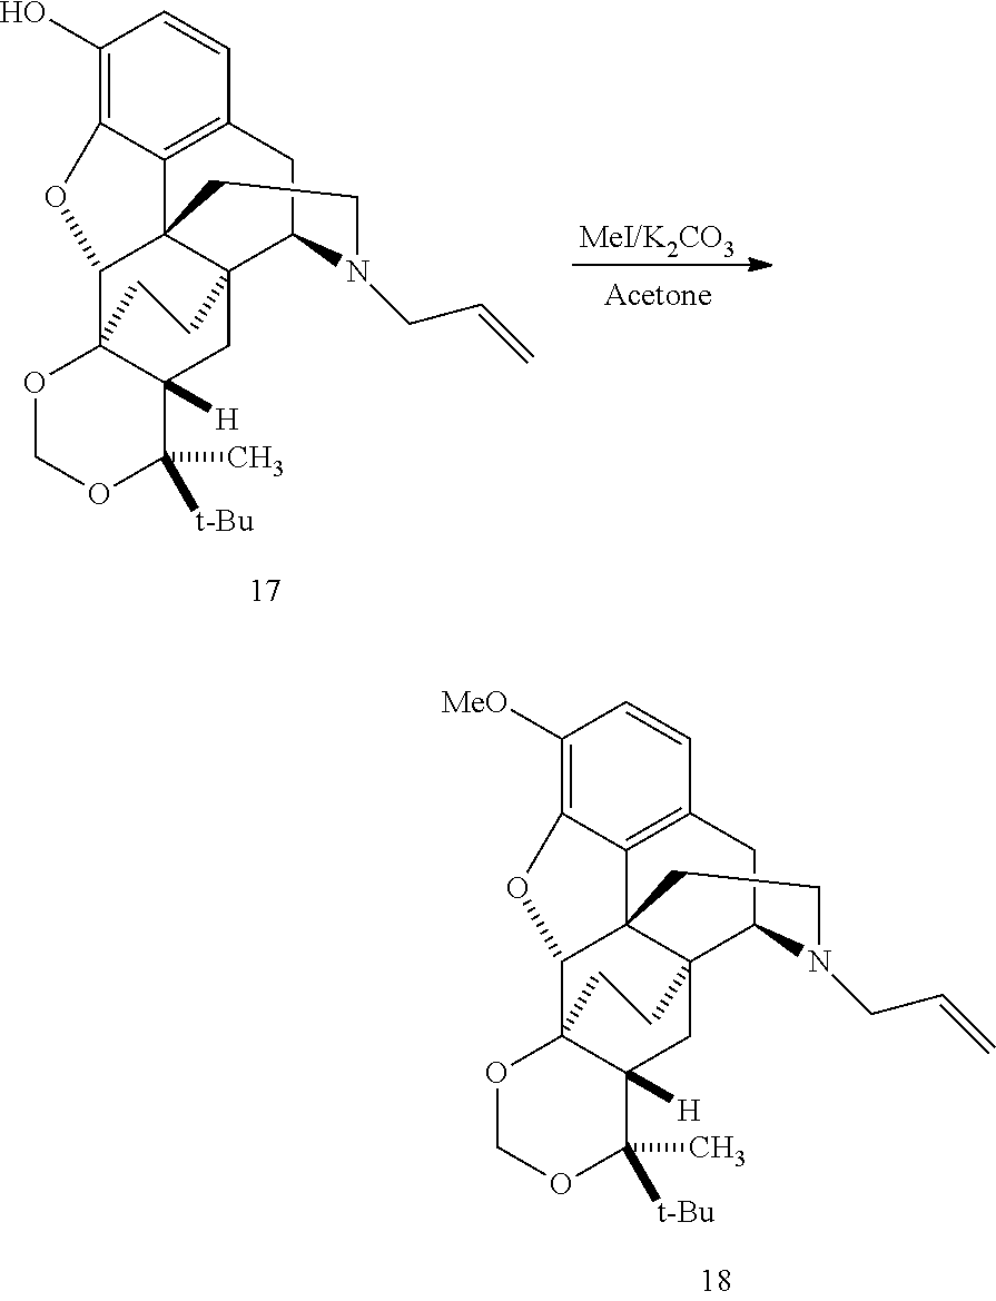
C1(O)=C2C3=C(C=C1)CC1N(CC=C)CCC34C(O2)C23OCOC(C)([t-Bu])C2([H])CC14CC3.[MeI/K2CO3].[Acetone].C1([MeO])=C2C3=C(C=C1)CC1N(CC=C)CCC34C(O2)C23OCOC(C)([t-Bu])C2([H])CC14CC3
